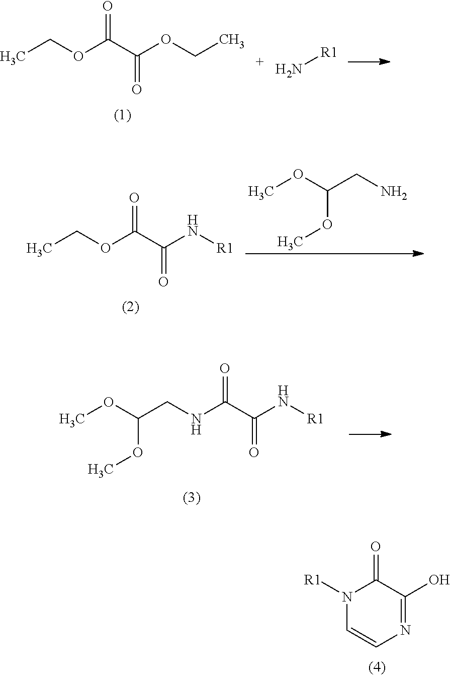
CCOC(C(OCC)=O)=O.N[R1].CCOC(C(N[R1])=O)=O.C(OC)(OC)CN.C(CNC(C(N[R1])=O)=O)(OC)OC.N1=C(O)C(=O)N([R1])C=C1
